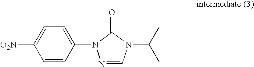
N1=CN(C(C)C)C(=O)N1C1=CC=C([O2N])C=C1
